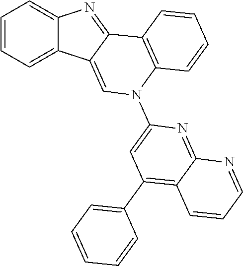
C1=CC=C2C(=C1)N=C1C2=CN(C2=CC(C3=CC=CC=C3)=C3C(=N2)N=CC=C3)C2=C1C=CC=C2
